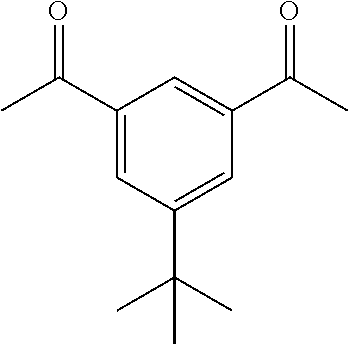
C1(C(C)=O)=CC(C(C)(C)C)=CC(C(C)=O)=C1
